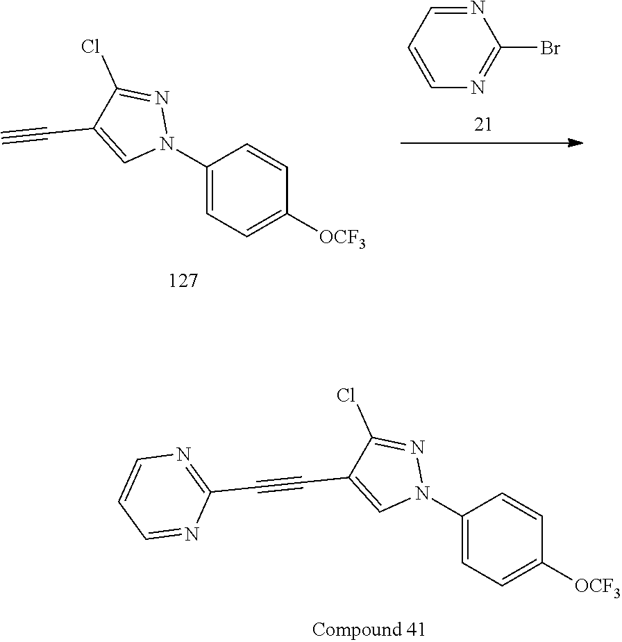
C1=CC(N2N=C(Cl)C(C#CC3=NC=CC=N3)=C2)=CC=C1[OCF3].C1=CN=C(Br)N=C1.C1=CC(N2N=C(Cl)C(C#C)=C2)=CC=C1[OCF3]
